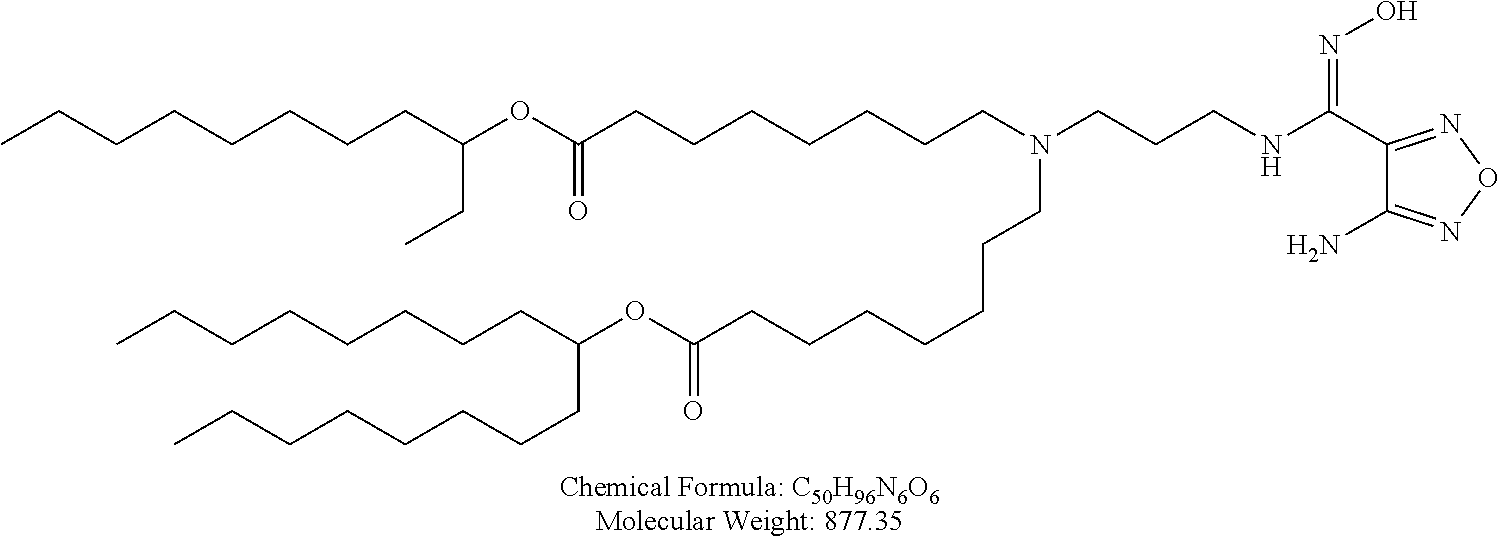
C(CCCCC(CCCCCCCC)OC(=O)CCCCCCCN(CCCCCCCC(OC(CC)CCCCCCCC)=O)CCCNC(C1=NON=C1N)=NO)CCC
